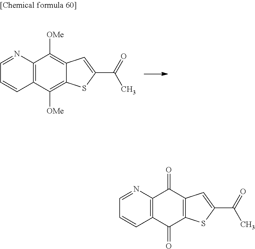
C12=C(C([OMe])=C3C(=C1[OMe])C=C(C(=O)C)S3)C=CC=N2.C12=C(C(=O)C3=C(C1=O)C=C(C(=O)C)S3)C=CC=N2
